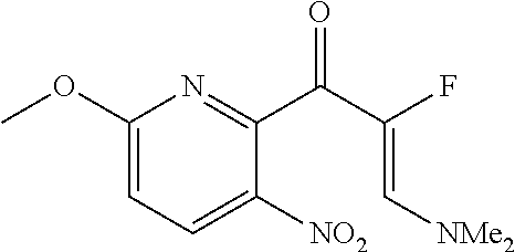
COC1=CC=C([NO2])C(C(C(F)=C[NMe2])=O)=N1
